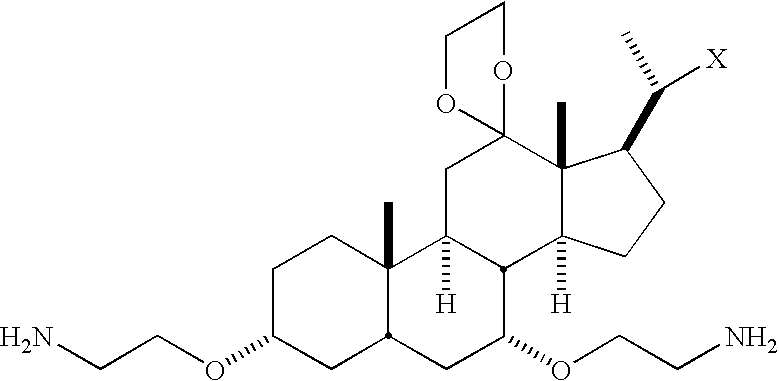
C1C(OCCN)CC2C(C)(C1)C1([H])C(C(OCCN)C2)C2([H])C(C)(C3(C1)OCCO3)C(C([X])C)CC2
